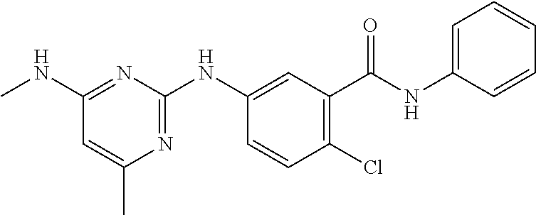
C1(C(NC2=CC=CC=C2)=O)=C(Cl)C=CC(NC2=NC(C)=CC(NC)=N2)=C1
